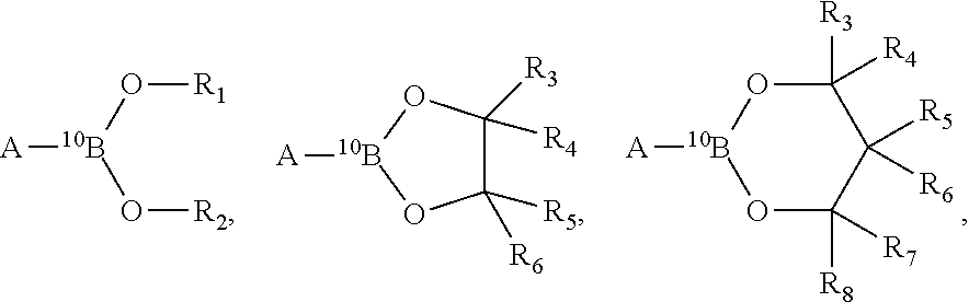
[A][10B]1OC([R3])([R4])C([R5])([R6])C([R8])([R7])O1.[A][10B](O[R1])O[R2].[A][10B]1OC([R5])([R6])C([R4])([R3])O1
